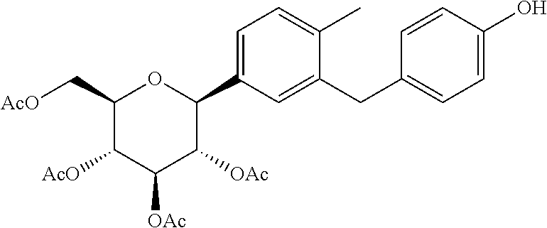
C1(C[AcO])C([AcO])C([OAc])C([OAc])C(C2=CC=C(C)C(CC3=CC=C(O)C=C3)=C2)O1
